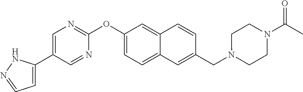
C1=C(C2=CN=C(OC3=CC=C4C(=C3)C=CC(CN3CCN(C(C)=O)CC3)=C4)N=C2)NN=C1
